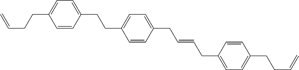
C1=CC(CCC2=CC=C(CC=CCC3=CC=C(CCC=C)C=C3)C=C2)=CC=C1CCC=C
